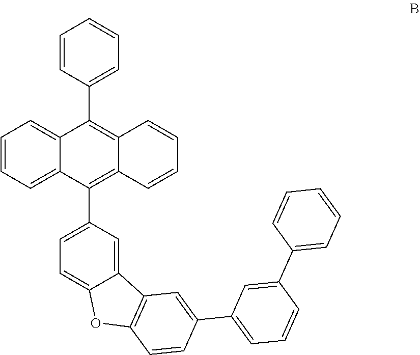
C1=CC=C2C(=C1)C(C1=CC=CC=C1)=C1C(=C2C2=CC=C3C(=C2)C2=C(O3)C=CC(C3=CC=CC(C4=CC=CC=C4)=C3)=C2)C=CC=C1
